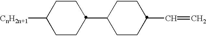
C1(C2CCC(C=C)CC2)CCC([CnH2n+1])CC1
